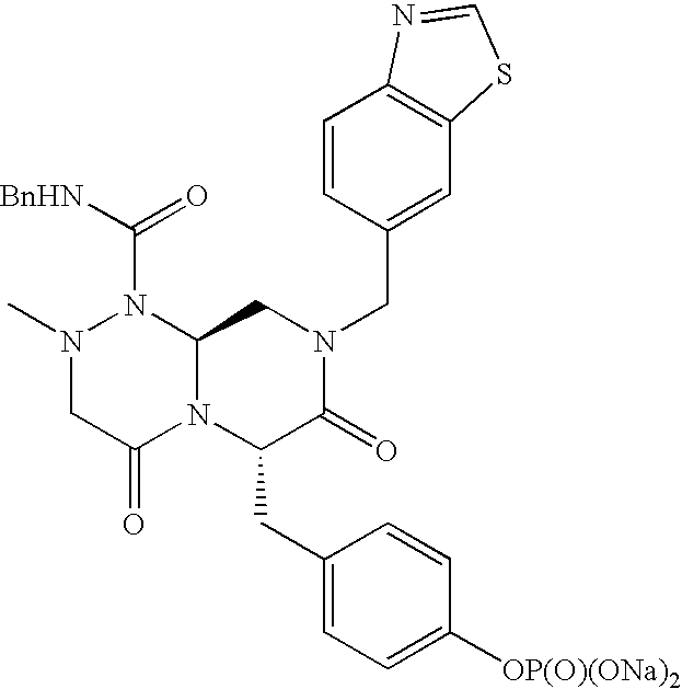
[BnHN]C(=O)N1N(C)CC(=O)N2C1CN(CC1=CC3=C(C=C1)N=CS3)C(=O)C2CC1=CC=C([OP(O)(ONa)2])C=C1
